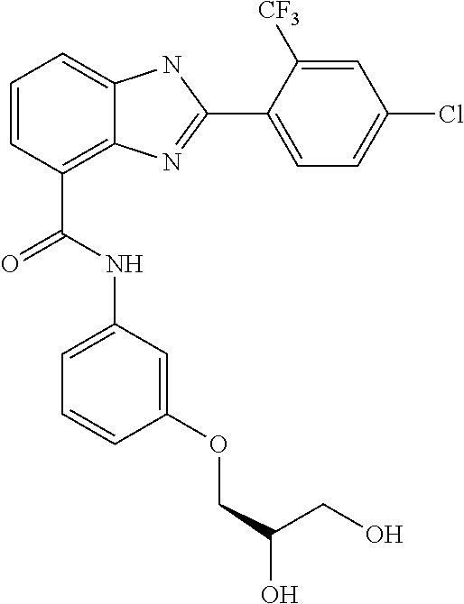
C1=CC(C(NC2=CC=CC(OCC(CO)O)=C2)=O)=C2C(=C1)NC(C1=CC=C(Cl)C=C1[CF3])=N2
